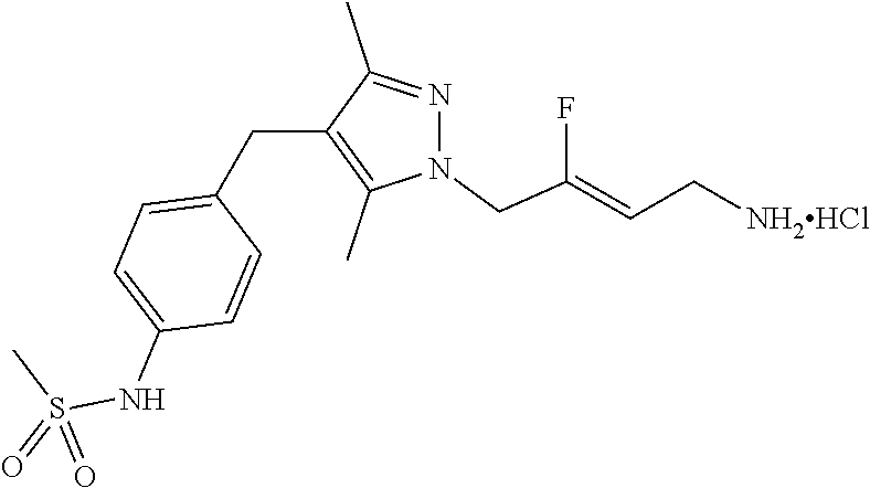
C1(CC2=C(C)N(CC(F)=CC[NH2HCl])N=C2C)=CC=C(NS(=O)(C)=O)C=C1
